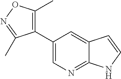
C1(C2=C(C)ON=C2C)=CN=C2C(=C1)C=CN2
